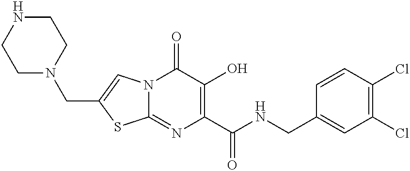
C12=NC(C(NCC3=CC(Cl)=C(Cl)C=C3)=O)=C(O)C(=O)N1C=C(CN1CCNCC1)S2
